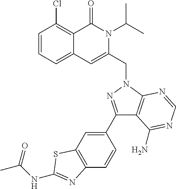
C1=CC=C2C(=C1Cl)C(=O)N(C(C)C)C(CN1C3=C(C(C4=CC5=C(C=C4)N=C(NC(C)=O)S5)=N1)C(N)=NC=N3)=C2
